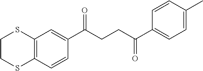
C1(C(CCC(C2=CC=C(C)C=C2)=O)=O)=CC2=C(C=C1)SCCS2
